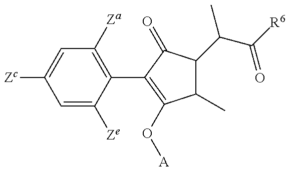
C1=C([Ze])C(C2=C(O[A])C(C)C(C(C(=O)[R6])C)C2=O)=C([Za])C=C1[Zc]
